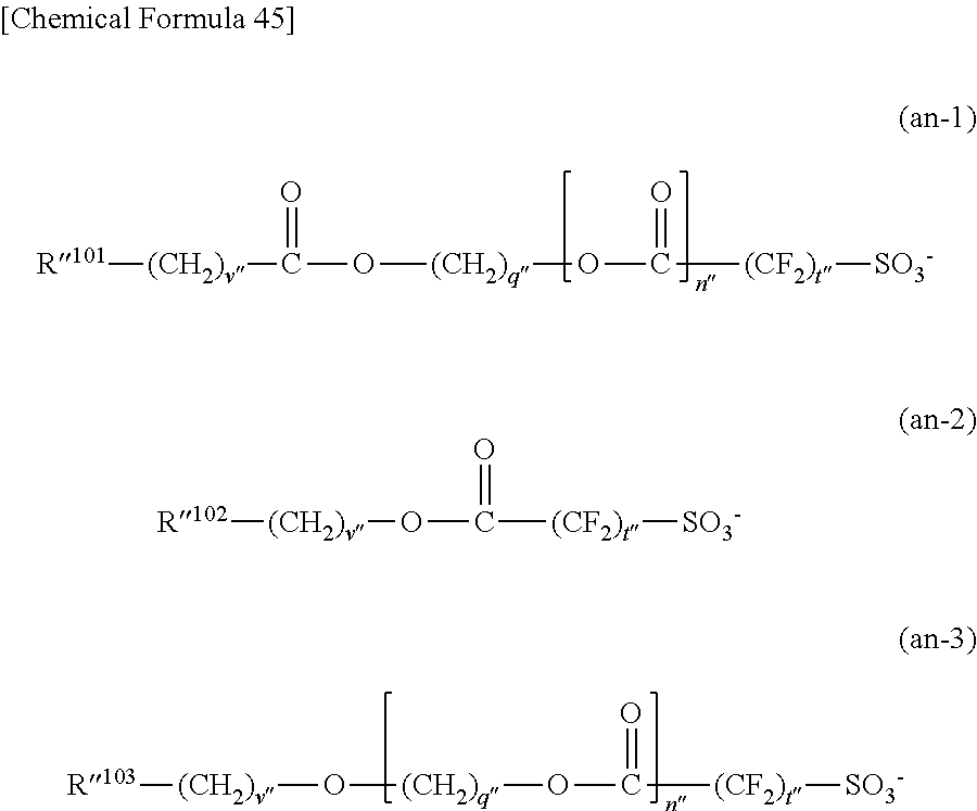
[R101][(CH2)v]C(=O)O[(CH2)q]OC(=O)[(CF2)t][SO3-].[R103][(CH2)v]O[(CH2)q]OC(=O)[(CF2)t][SO3-].[R102][(CH2)v]OC([(CF2)t][SO3-])=O
